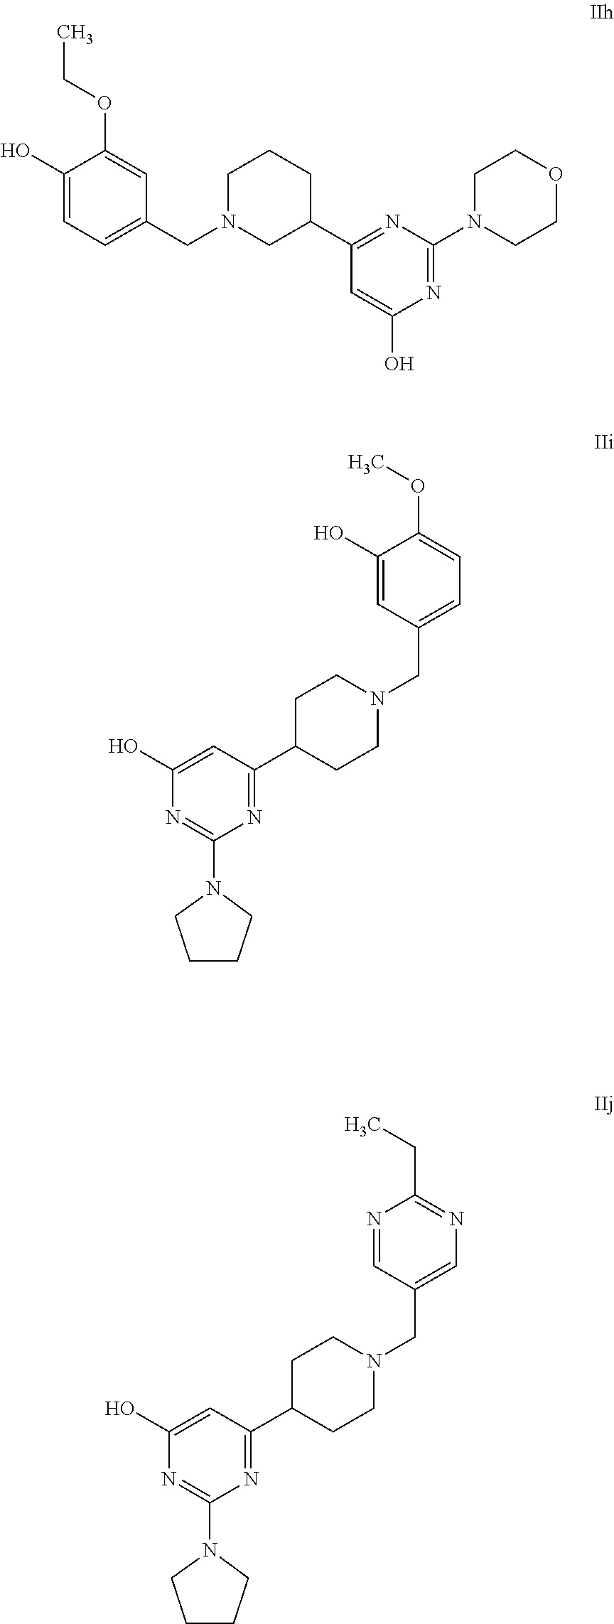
C1(O)=CC=C(CN2CC(C3=NC(N4CCOCC4)=NC(O)=C3)CCC2)C=C1OCC.C1=C(O)N=C(N2CCCC2)N=C1C1CCN(CC2=CC=C(OC)C(O)=C2)CC1.C1=C(O)N=C(N2CCCC2)N=C1C1CCN(CC2=CN=C(CC)N=C2)CC1
